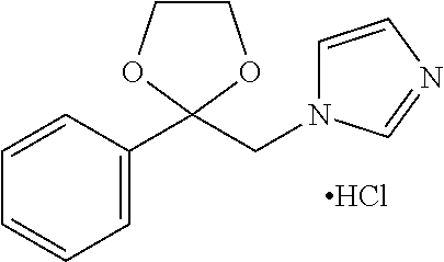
Cl.C1=CN=CN1CC1(C2=CC=CC=C2)OCCO1
